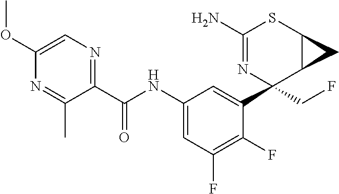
C1(N)=NC(C2=CC(NC(C3=NC=C(OC)N=C3C)=O)=CC(F)=C2F)(CF)C2C(S1)C2
